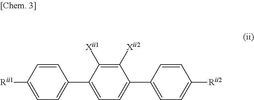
C1=C([Rii1])C=CC(C2=CC=C(C3=CC=C([Rii2])C=C3)C([Xii2])=C2[Xii1])=C1
